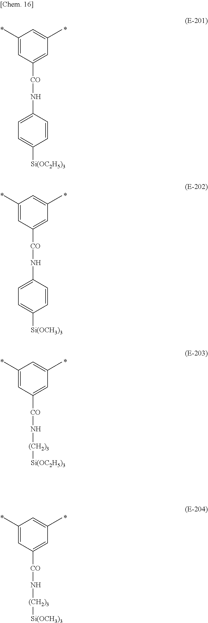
C1(C)=CC([CO]NC2=CC=C([Si(OC2H5)3])C=C2)=CC(C)=C1.C1(C)=CC([CO]NC2=CC=C([Si(OCH3)3])C=C2)=CC(C)=C1.C1(C)=CC([CO]N[(CH2)3][Si(OC2H5)3])=CC(C)=C1.C1(C)=CC([CO]N[(CH2)3][Si(OCH3)3])=CC(C)=C1
